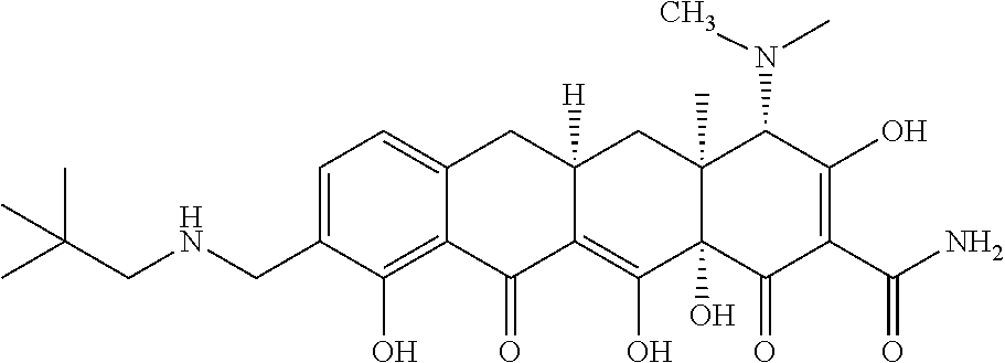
C1=C(CNCC(C)(C)C)C(O)=C2C(=C1)CC1([H])C(=C(O)C3(O)C(C)(C1)C(N(C)C)C(O)=C(C(N)=O)C3=O)C2=O
